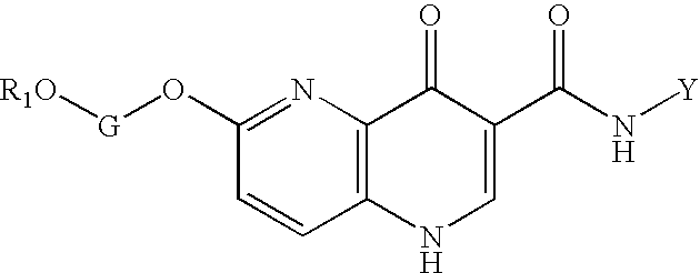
[R1O][G]OC1=NC2=C(C=C1)NC=C(C(N[Y])=O)C2=O
